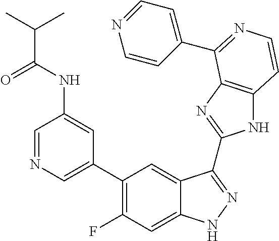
C1=C(C2=C(F)C=C3C(=C2)C(C2=NC4=C(N2)C=CN=C4C2=CC=NC=C2)=NN3)C=C(NC(=O)C(C)C)C=N1
